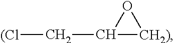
C1(C[(Cl])[CH2)]O1
